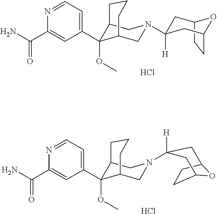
Cl.C12CCC(CC(N3CC4C(C5=CC=NC(C(N)=O)=C5)(OC)C(C3)CCC4)([H])C1)O2.Cl.NC(C1=CC(C2(OC)C3CN(C4([H])CC5OC(CC5)C4)CC2CCC3)=CC=N1)=O
